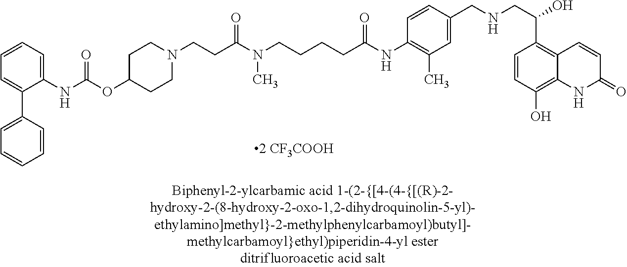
N(C)(CCCCC(NC1=C(C)C=C(CNCC(C2=C3C(=C(O)C=C2)NC(=O)C=C3)O)C=C1)=O)C(CCN1CCC(OC(NC2=CC=CC=C2C2=CC=CC=C2)=O)CC1)=O
